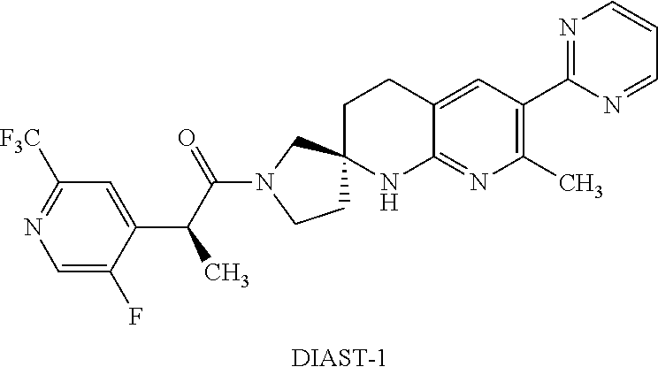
C1=C(F)C(C(C(N2CCC3(C2)CCC2=CC(C4=NC=CC=N4)=C(C)N=C2N3)=O)C)=CC([F3C])=N1.[DIAST-1]
